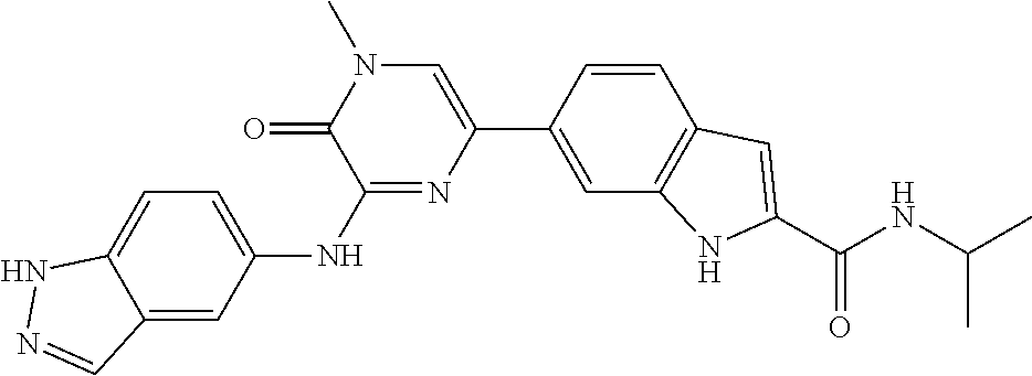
C1=CC(C2=CN(C)C(=O)C(NC3=CC=C4C(=C3)C=NN4)=N2)=CC2=C1C=C(C(NC(C)C)=O)N2
